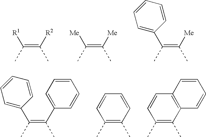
C(=C([R2])C)(C)[R1].C(=C([Me])C)(C)[Me].C(=C([Me])C)(C)C1=CC=CC=C1.C(=C(C1=CC=CC=C1)C)(C)C1=CC=CC=C1.C1(C)=C(C)C=CC=C1.C1(C)=C(C)C2=C(C=C1)C=CC=C2
